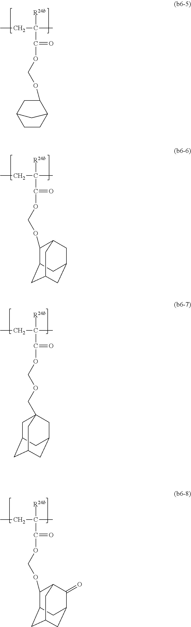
CCC(C)([R24b])C(=O)OCOC1C2CCC(C1)C2.CCC(C)([R24b])C(=O)OCOC1C2CC3CC(CC1C3)C2.CCC(C)([R24b])C(=O)OCOCC12CC3CC(CC(C1)C3)C2.CCC(C)([R24b])C(=O)OCOC1C2CC3CC(C(=O)C1C3)C2
